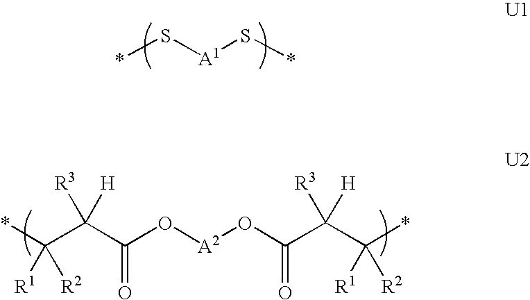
*S[A1]S*.*C(C(C(O[A2]OC(C(C(*)([R2])[R1])([H])[R3])=O)=O)([R3])[H])([R2])[R1]
